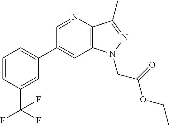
C1(C2=CC=CC(C(F)(F)F)=C2)=CC2=C(C(C)=NN2CC(OCC)=O)N=C1
